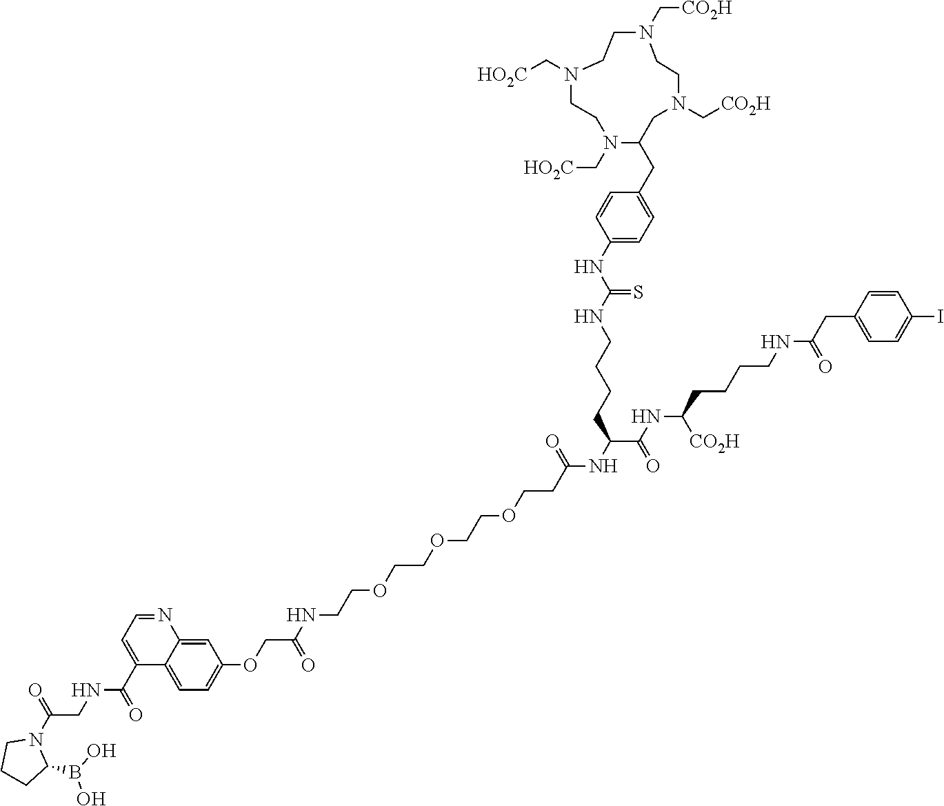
N1=CC=C(C(=O)NCC(N2CCCC2B(O)O)=O)C2=CC=C(OCC(NCCOCCOCCOCCC(NC(C(NC(CCCCNC(CC3=CC=C(I)C=C3)=O)[CO2H])=O)CCCCNC(NC3=CC=C(CC4CN(C[CO2H])CCN(C[CO2H])CCN(C[HO2C])CCN4C[HO2C])C=C3)=S)=O)=O)C=C12
